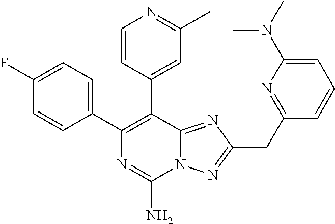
N12C(=NC(CC3=NC(N(C)C)=CC=C3)=N1)C(C1=CC(C)=NC=C1)=C(C1=CC=C(F)C=C1)N=C2N
